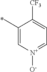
C1(C)=C[N+]([O-])=CC=C1[CF3]
